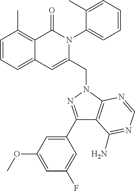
C1=CC=C2C(=C1C)C(=O)N(C1=CC=CC=C1C)C(CN1C3=C(C(C4=CC(OC)=CC(F)=C4)=N1)C(N)=NC=N3)=C2
